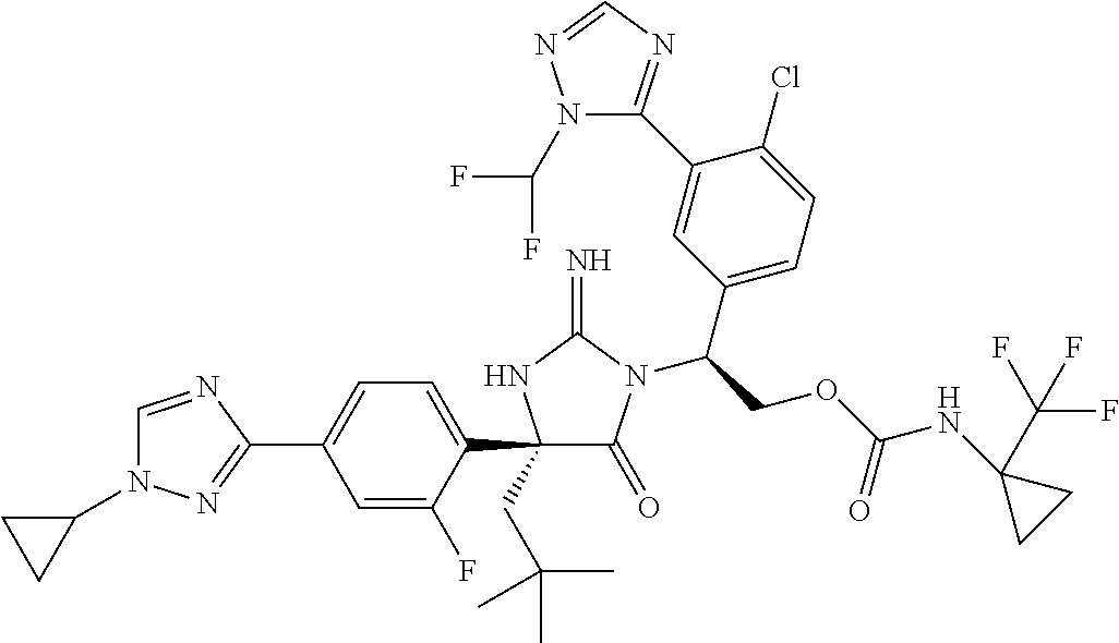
C1(C2=CC=C(C3(CC(C)(C)C)C(=O)N(C(COC(NC4(C(F)(F)F)CC4)=O)C4=CC=C(Cl)C(C5=NC=NN5C(F)F)=C4)C(=N)N3)C(F)=C2)=NN(C2CC2)C=N1
